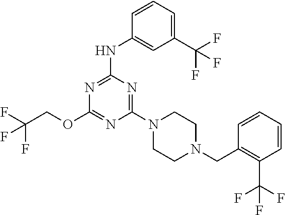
FC(COC1=NC(N2CCN(CC3=C(C(F)(F)F)C=CC=C3)CC2)=NC(NC2=CC(C(F)(F)F)=CC=C2)=N1)(F)F
